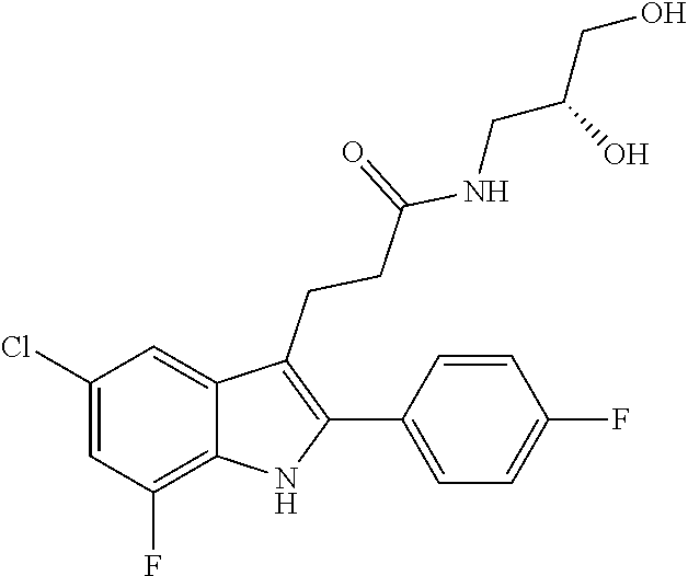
N(C(CCC1=C(C2=CC=C(F)C=C2)NC2=C(F)C=C(Cl)C=C12)=O)CC(CO)O
